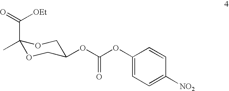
C1(C(=O)[OEt])(C)OCC(OC(OC2=CC=C([NO2])C=C2)=O)CO1
